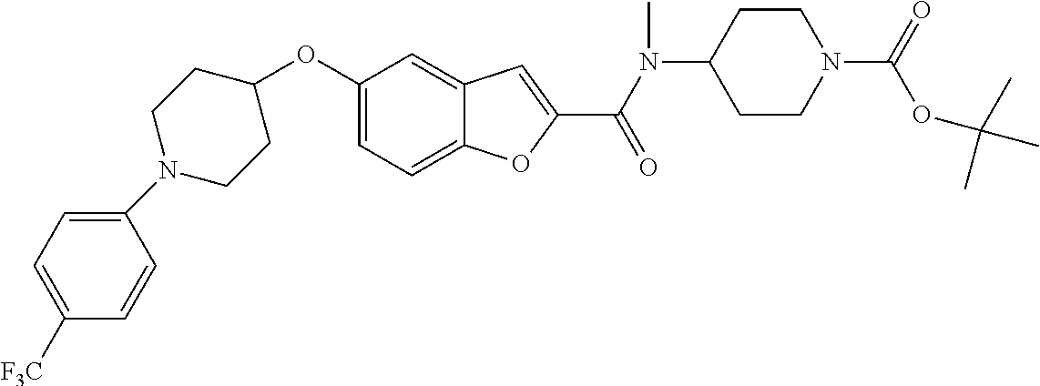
C1=C2C(=CC(OC3CCN(C4=CC=C([F3C])C=C4)CC3)=C1)C=C(C(=O)N(C1CCN(C(OC(C)(C)C)=O)CC1)C)O2
